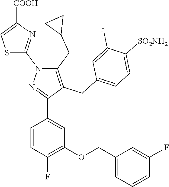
C1=CC(F)=C(OCC2=CC=CC(F)=C2)C=C1C1=NN(C2=NC([COOH])=CS2)C(CC2CC2)=C1CC1=CC=C([SO2NH2])C(F)=C1
